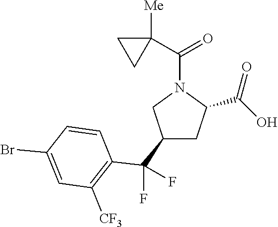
C1(C(C2=C([CF3])C=C(Br)C=C2)(F)F)CC(C(O)=O)N(C(C2([Me])CC2)=O)C1
